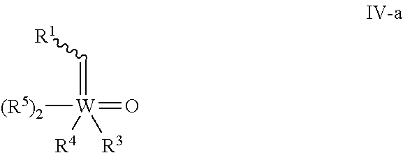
C(=[W]([R3])(=O)([(R5)2])[R4])[R1]
